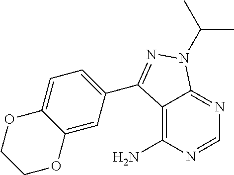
C12=C(N)N=CN=C1N(C(C)C)N=C2C1=CC=C2C(=C1)OCCO2
